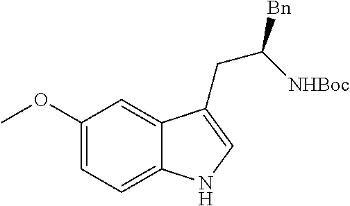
C1(OC)=CC=C2C(=C1)C(CC([Bn])[NHBoc])=CN2
